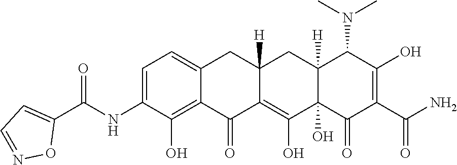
C1=C(NC(C2=CC=NO2)=O)C(O)=C2C(=C1)CC1([H])C(=C(O)C3(O)C([H])(C1)C(N(C)C)C(O)=C(C(N)=O)C3=O)C2=O
